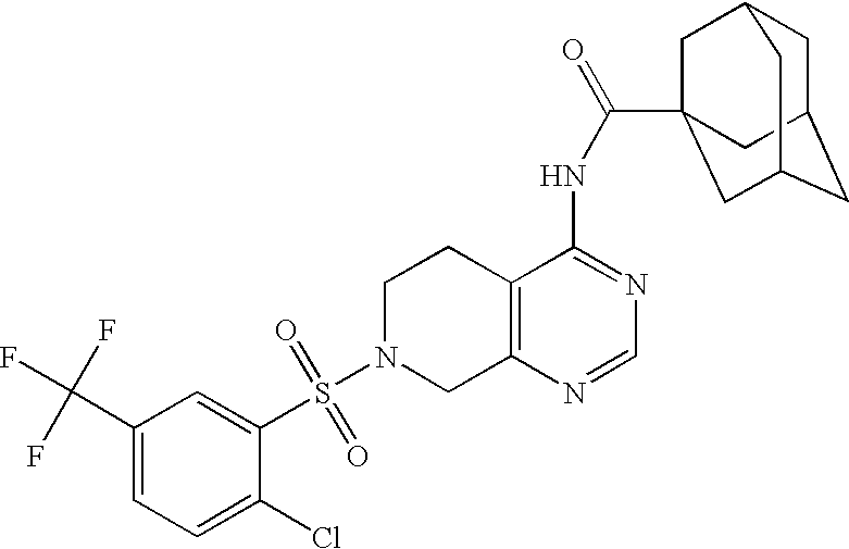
C1N(S(=O)(=O)C2=CC(C(F)(F)F)=CC=C2Cl)CC2=C(C1)C(NC(=O)C13CC4CC(CC(C1)C4)C3)=NC=N2
